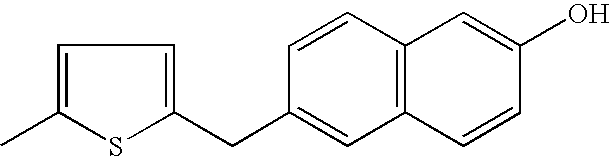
C1=C(C)SC(CC2=CC3=C(C=C2)C=C(O)C=C3)=C1
